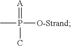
CP([O-Strand])(=[A])C
